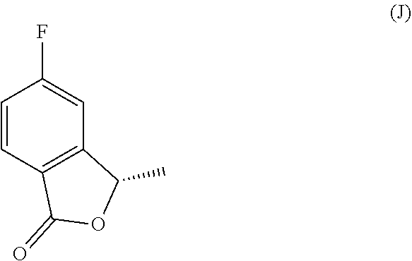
C1=CC2=C(C=C1F)C(C)OC2=O
